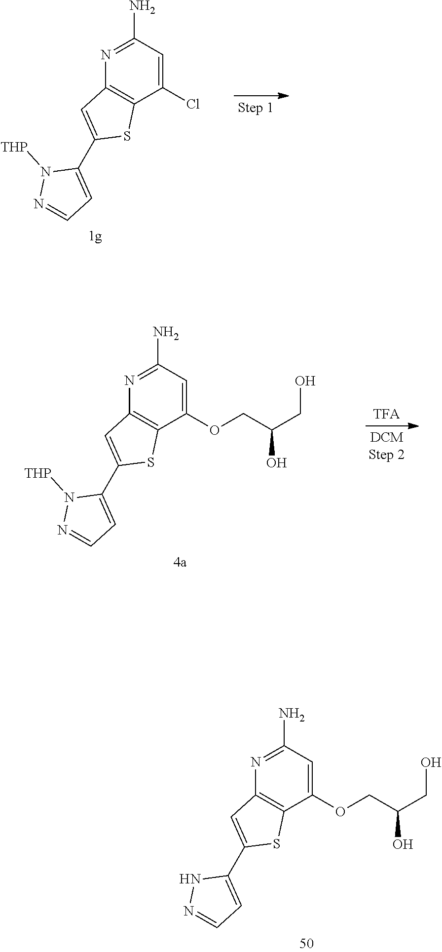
N1=C(N)C=C(OCC(CO)O)C2=C1C=C(C1=CC=NN1)S2.N1=C(N)C=C(Cl)C2=C1C=C(C1=CC=NN1[THP])S2.N1=C(N)C=C(OCC(CO)O)C2=C1C=C(C1=CC=NN1[THP])S2
